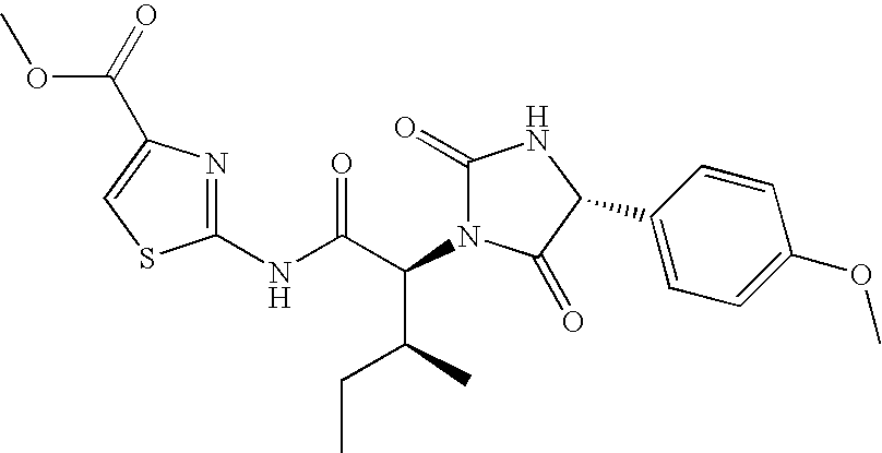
C1(NC(C(C(CC)C)N2C(=O)NC(C3=CC=C(OC)C=C3)C2=O)=O)=NC(C(=O)OC)=CS1
